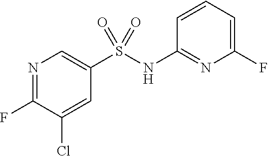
C1(F)=NC=C(S(NC2=NC(F)=CC=C2)(=O)=O)C=C1Cl
